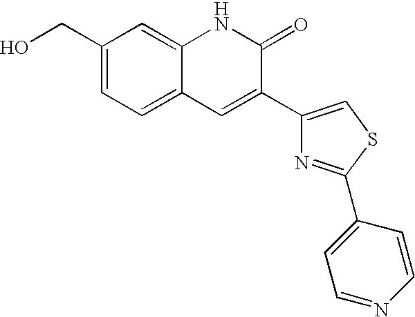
C1(CO)=CC=C2C(=C1)NC(=O)C(C1=CSC(C3=CC=NC=C3)=N1)=C2
